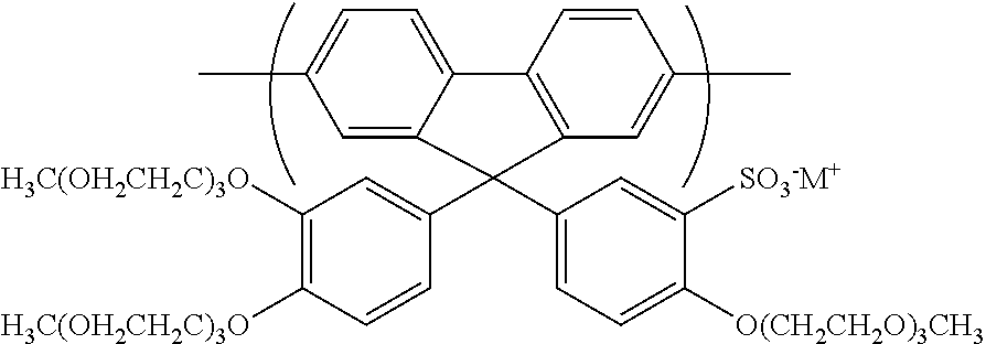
CC1=CC=C2C(=C1)C(C1=CC=C([O(CH2CH2O)3CH3])C([SO3-M+])=C1)(C1=CC([H3C(OH2CH2C)3O])=C([H3C(OH2CH2C)3O])C=C1)C1=C2C=CC(C)=C1
